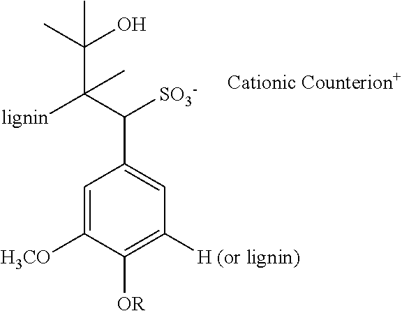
C1=C([H3CO])C([OR])=C([H (or lignin)])C=C1C(C(C(C)(O)C)([lignin])C)[SO3-]
